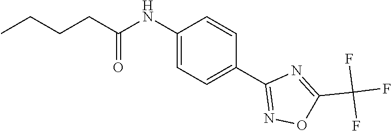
C1(NC(CCCC)=O)=CC=C(C2=NOC(C(F)(F)F)=N2)C=C1
